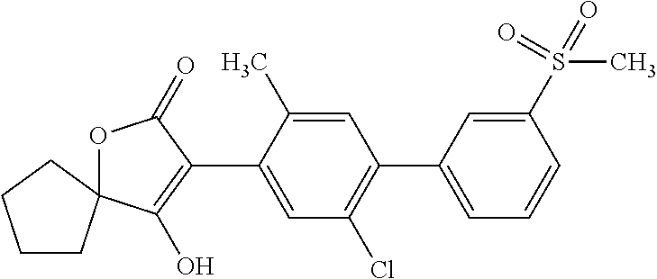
O1C(=O)C(C2=CC(Cl)=C(C3=CC=CC(S(=O)(C)=O)=C3)C=C2C)=C(O)C12CCCC2
